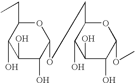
O1C(CC)C(O)C(O)C(O)C1OCC1OC(OC)C(O)C(O)C1O
